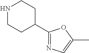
N1CCC(C2=NC=C(C)O2)CC1
